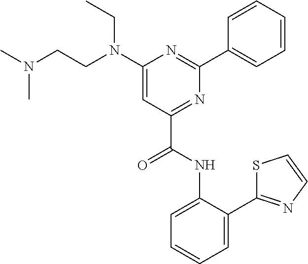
C1(N(CCN(C)C)CC)=CC(C(NC2=CC=CC=C2C2=NC=CS2)=O)=NC(C2=CC=CC=C2)=N1
